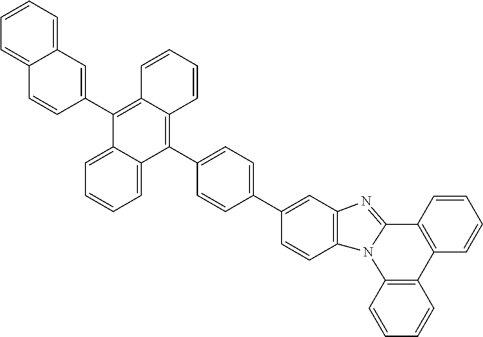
C1=CC2=C(C=C1)N1C(=NC3=C1C=CC(C1=CC=C(C4=C5C(=C(C6=CC7=CC=CC=C7C=C6)C6=CC=CC=C46)C=CC=C5)C=C1)=C3)C1=C2C=CC=C1
